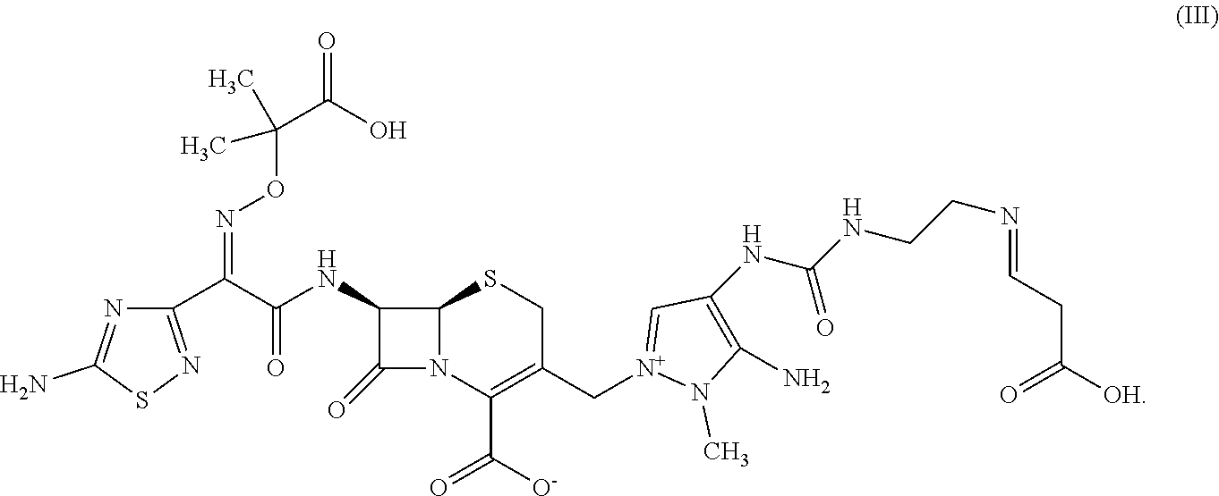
C1(C(=NOC(C)(C(=O)O)C)C(=O)NC2C(=O)N3C2SCC(C[N+]2=CC(NC(=O)NCCN=CCC(=O)[OH])=C(N)N2C)=C3C(=O)[O-])=NSC(N)=N1
